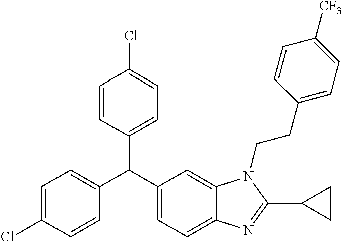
C1(C(C2=CC=C3C(=C2)N(CCC2=CC=C([CF3])C=C2)C(C2CC2)=N3)C2=CC=C(Cl)C=C2)=CC=C(Cl)C=C1
